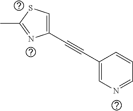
C1(C#CC2=CN=CC=C2)=CSC(C)=N1
